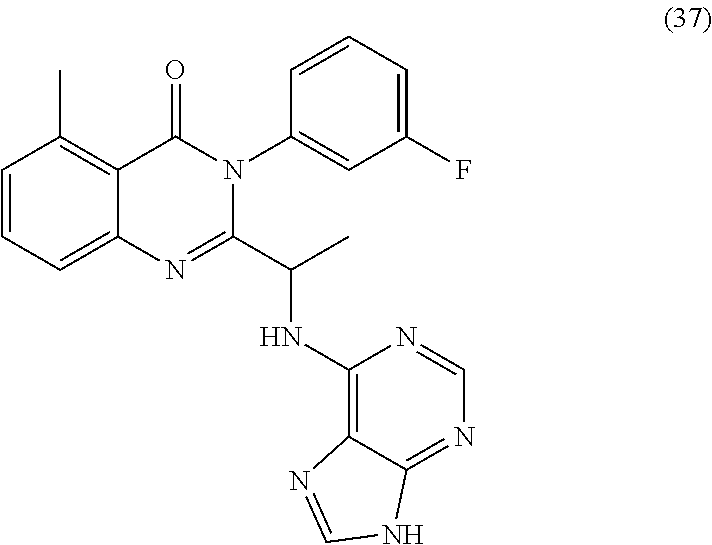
C1=CC=C2C(=C1C)C(=O)N(C1=CC(F)=CC=C1)C(C(NC1=C3C(=NC=N1)NC=N3)C)=N2
